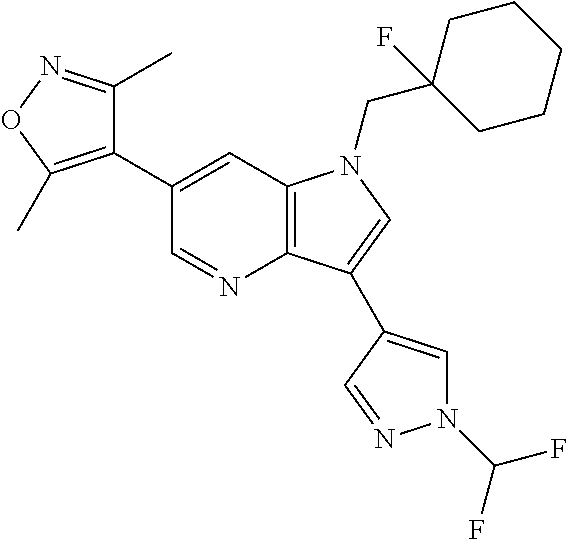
C1(C2=C(C)ON=C2C)=CC2=C(N=C1)C(C1=CN(C(F)F)N=C1)=CN2CC1(F)CCCCC1
